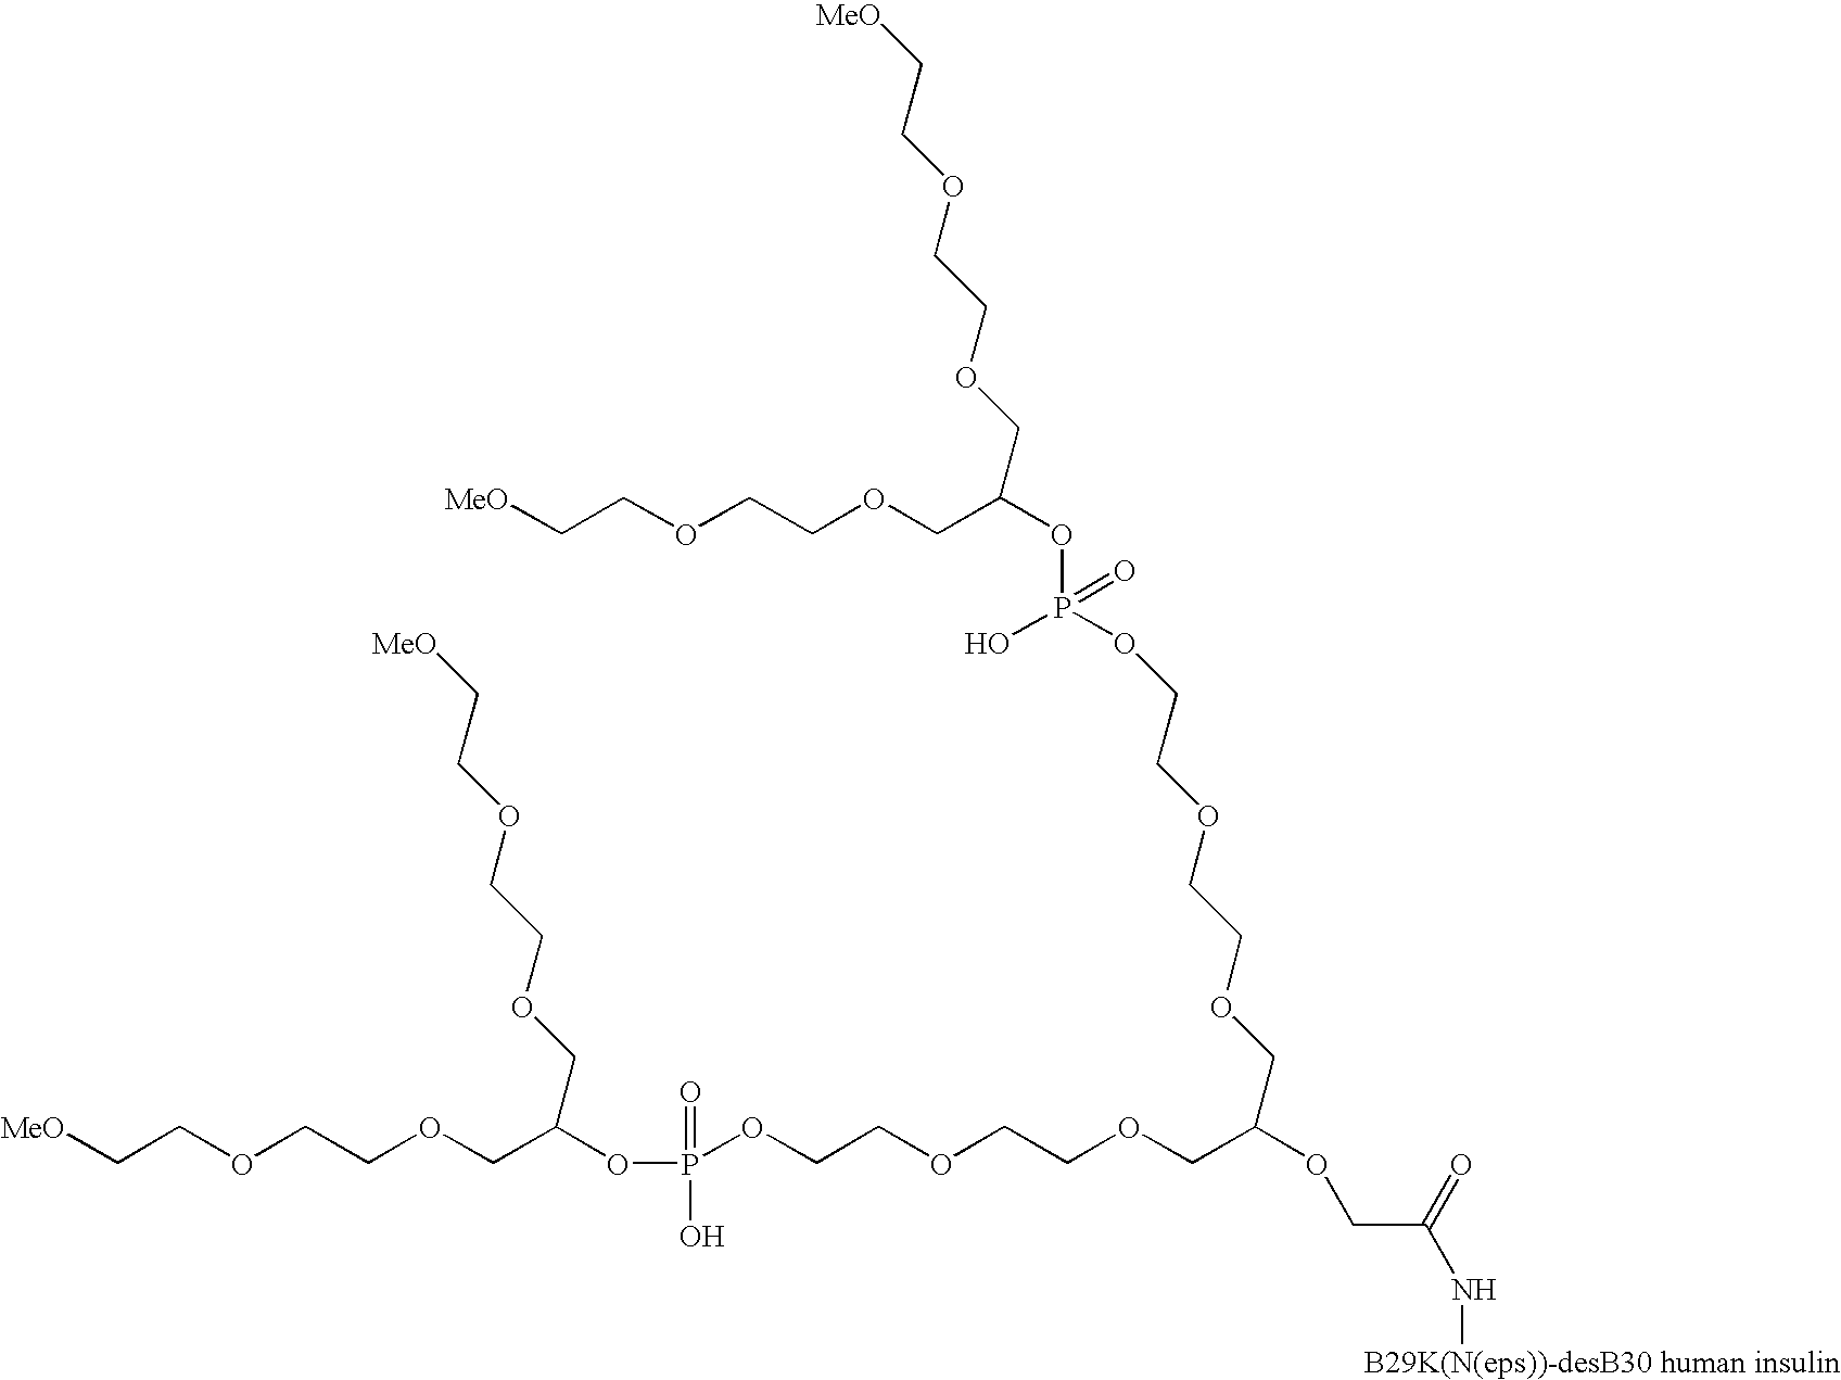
[MeO]CCOCCOCC(COCCOCC[MeO])OP(OCCOCCOCC(COCCOCCOP(O)(OC(COCCOCC[MeO])COCCOCC[MeO])=O)OCC(=O)N[B29K(N(eps))-desB30 human insulin])(=O)O
